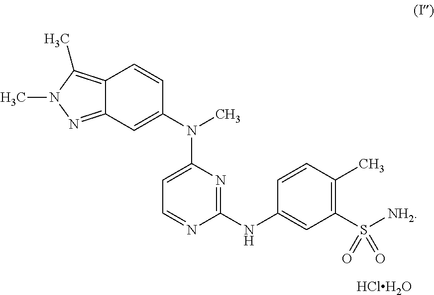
C1(NC2=CC(S([NH2])(=O)=O)=C(C)C=C2)=NC(N(C2=CC3=NN(C)C(C)=C3C=C2)C)=CC=N1.[HClH2O]
